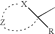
C(C)([X])[R]
